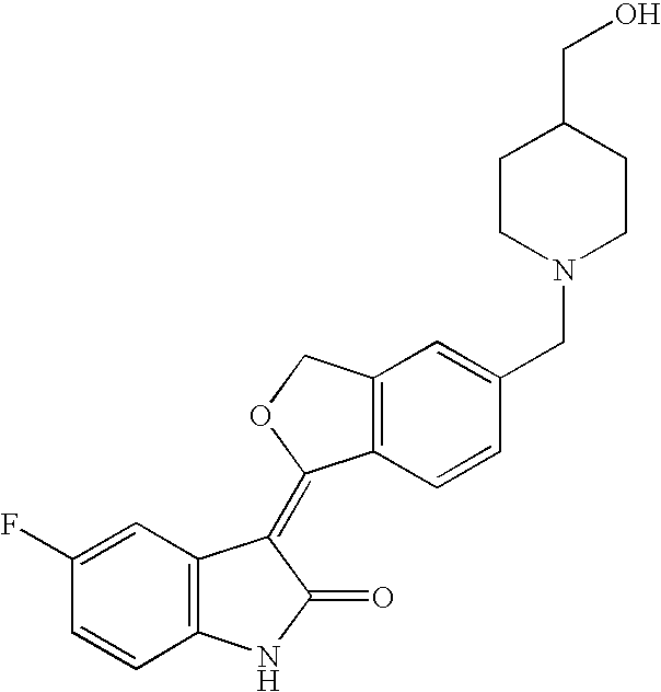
C1=C(F)C=CC2=C1C(=C1C3=C(C=C(CN4CCC(CO)CC4)C=C3)CO1)C(=O)N2
